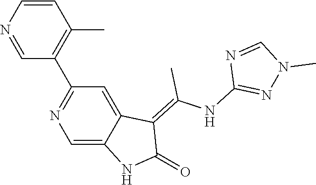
C1=CN=CC(C2=NC=C3C(=C2)C(=C(NC2=NN(C)C=N2)C)C(=O)N3)=C1C
